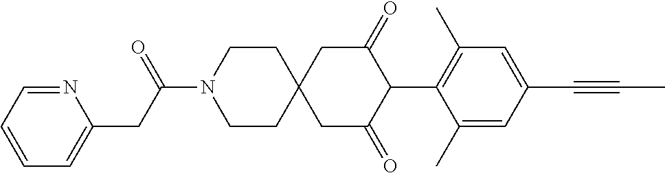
C1CN(C(=O)CC2=CC=CC=N2)CCC12CC(=O)C(C1=C(C)C=C(C#CC)C=C1C)C(=O)C2
